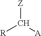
[Z]C([A])[R]
